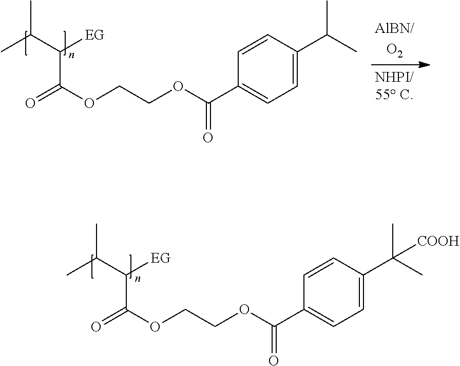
C1=C(C(C)(C)[COOH])C=CC(C(=O)OCCOC(C([EG])C(C)C)=O)=C1.C1=C(C(C)C)C=CC(C(=O)OCCOC(C([EG])C(C)C)=O)=C1
